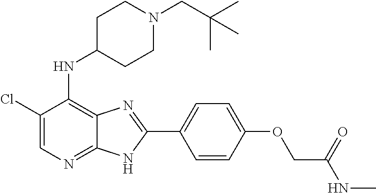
C1(Cl)=CN=C2C(=C1NC1CCN(CC(C)(C)C)CC1)N=C(C1=CC=C(OCC(NC)=O)C=C1)N2
